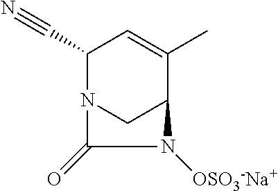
C(C1N2CC(C(C)=C1)N([OSO3-Na+])C2=O)#N
